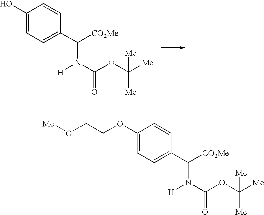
C1(O)=CC=C(C([CO2Me])N(C(OC([Me])([Me])[Me])=O)[H])C=C1.C1(OCCO[Me])=CC=C(C([CO2Me])N(C(OC([Me])([Me])[Me])=O)[H])C=C1
